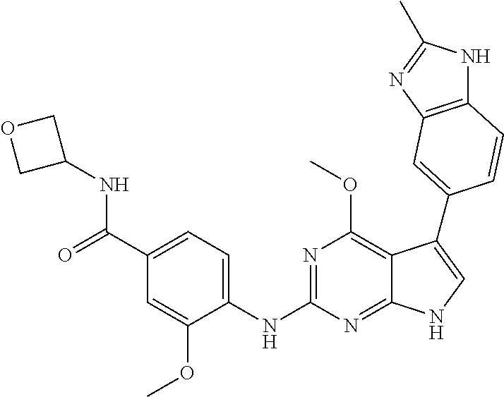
C1(C(=O)NC2COC2)=CC=C(NC2=NC(OC)=C3C(=N2)NC=C3C2=CC3=C(NC(C)=N3)C=C2)C(OC)=C1
